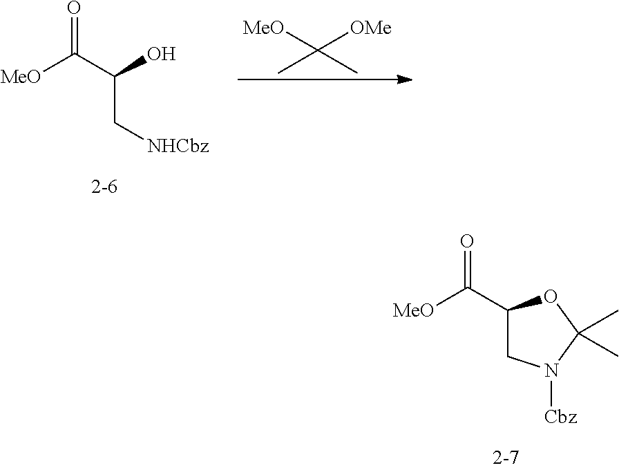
[MeO]C(C(O)C[NHCbz])=O.CC(C)([MeO])[OMe].[MeO]C(C1CN([Cbz])C(C)(C)O1)=O
